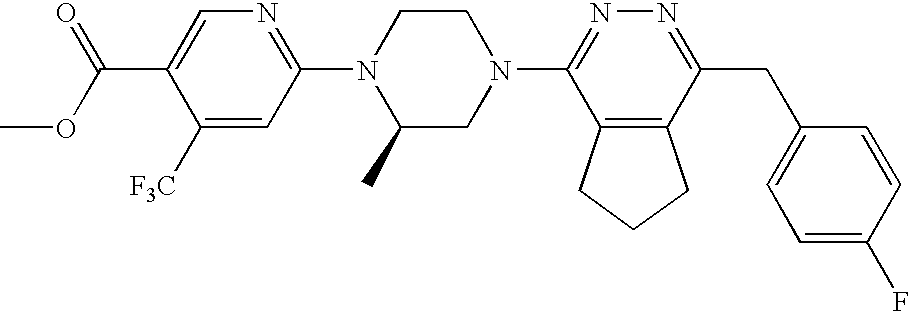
C1([F3C])=CC(N2C(C)CN(C3=NN=C(CC4=CC=C(F)C=C4)C4=C3CCC4)CC2)=NC=C1C(OC)=O
